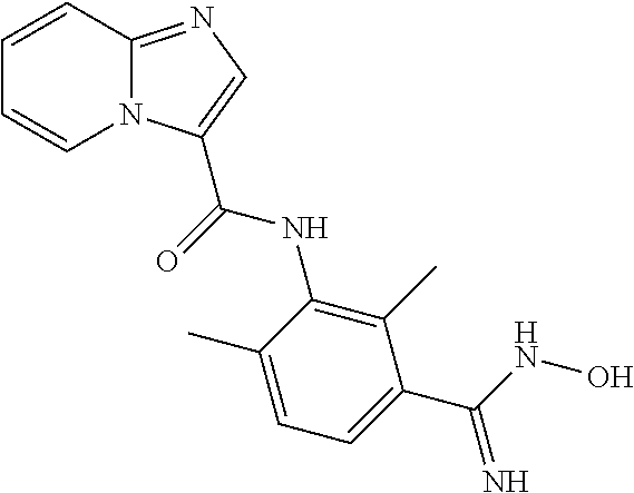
C1=CC2=NC=C(C(=O)NC3=C(C)C(C(NO)=N)=CC=C3C)N2C=C1
